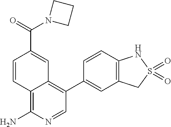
C12=C(N)N=CC(C3=CC4=C(C=C3)NS(=O)(=O)C4)=C1C=C(C(N1CCC1)=O)C=C2
